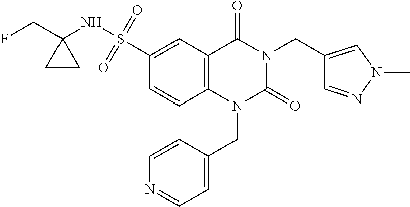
C12=C(C=C(S(NC3(CF)CC3)(=O)=O)C=C1)C(=O)N(CC1=CN(C)N=C1)C(=O)N2CC1=CC=NC=C1
